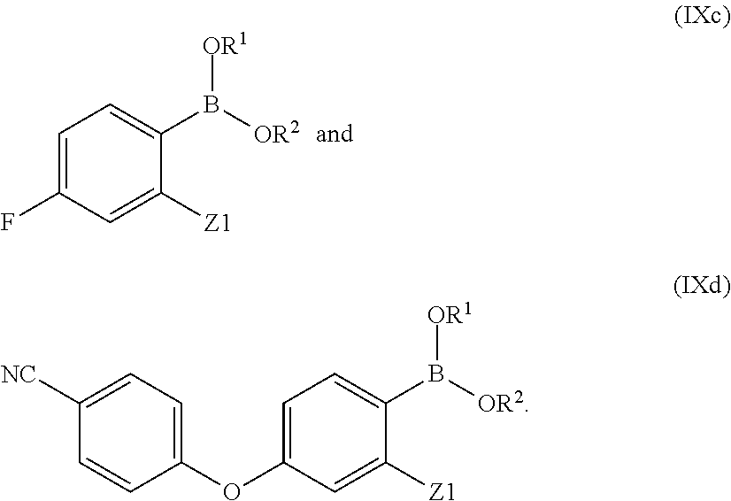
C1=C(F)C=C([Z1])C(B([OR2])[OR1])=C1.C1(OC2=CC=C(B([OR1])[OR2])C([Z1])=C2)=CC=C([NC])C=C1
